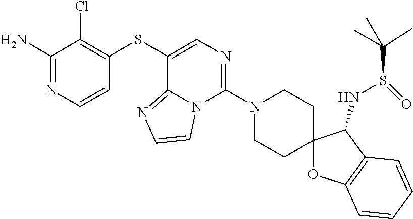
C1(N)=NC=CC(SC2=CN=C(N3CCC4(CC3)OC3=C(C4NS(=O)C(C)(C)C)C=CC=C3)N3C2=NC=C3)=C1Cl
